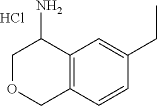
C12=C(C=CC(CC)=C1)COCC2N.Cl
